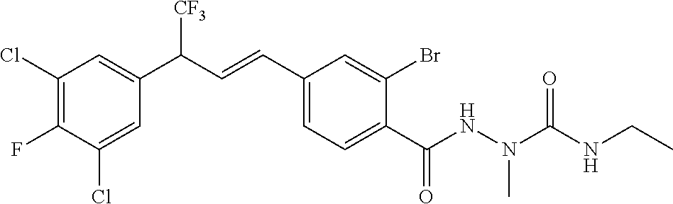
C1(Cl)=C(F)C(Cl)=CC(C(C=CC2=CC=C(C(NN(C(NCC)=O)C)=O)C(Br)=C2)[CF3])=C1
